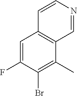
C1=C(F)C(Br)=C(C)C2=C1C=CN=C2
